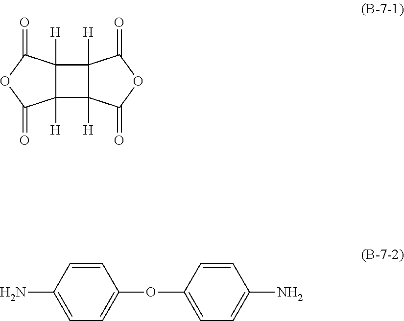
C12([H])C([H])(C3([H])C1([H])C(=O)OC3=O)C(=O)OC2=O.C1=CC(N)=CC=C1OC1=CC=C(N)C=C1
